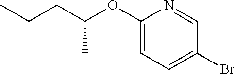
C1(OC(CCC)C)=CC=C(Br)C=N1
